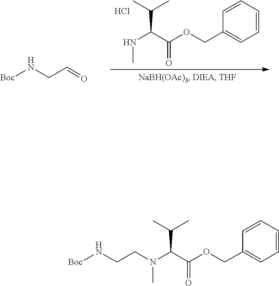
N(CC=O)[Boc].C1=CC(COC(C(NC)C(C)C)=O)=CC=C1.Cl.N([Boc])CCN(C(C(OCC1=CC=CC=C1)=O)C(C)C)C
